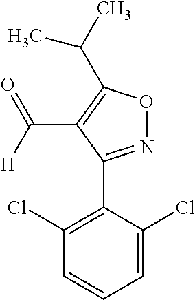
C1(Cl)=C(C2=NOC(C(C)C)=C2C([H])=O)C(Cl)=CC=C1
